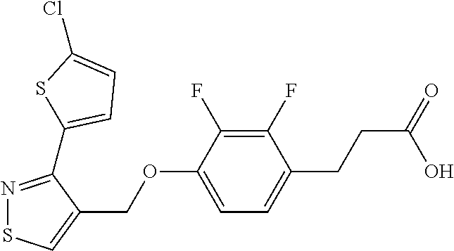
C1(F)=C(F)C(OCC2=CSN=C2C2=CC=C(Cl)S2)=CC=C1CCC(=O)O
